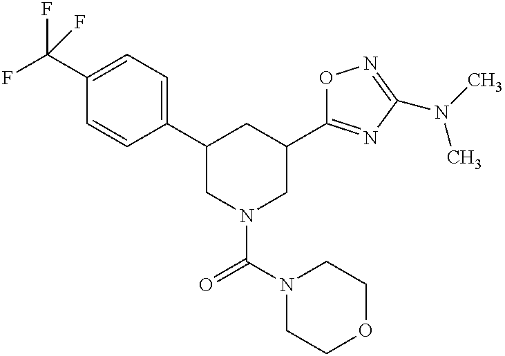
C1(C(F)(F)F)=CC=C(C2CN(C(N3CCOCC3)=O)CC(C3=NC(N(C)C)=NO3)C2)C=C1
